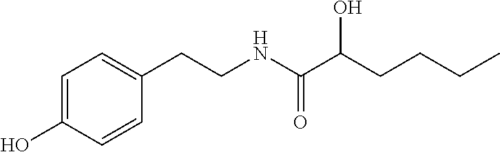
C1=CC(O)=CC=C1CCNC(C(CCCC)O)=O
